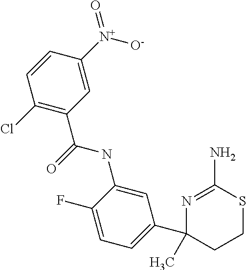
C1=C(NC(C2=C(Cl)C=CC([N+](=O)[O-])=C2)=O)C(F)=CC=C1C1(C)CCSC(N)=N1
